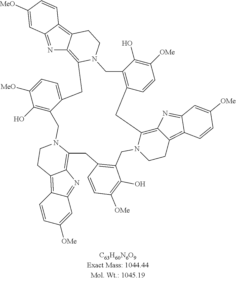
N1=C2C(=C3C1=C1N(CC3)CC3=C(C=CC([OMe])=C3O)CC3=C4N=C5C(=C4CCN3CC3=C(CC4=C6N=C7C=C([OMe])C=CC7=C6CCN4CC4=C(O)C([MeO])=CC=C4C1)C=CC([OMe])=C3O)C=CC([OMe])=C5)C=CC([MeO])=C2
